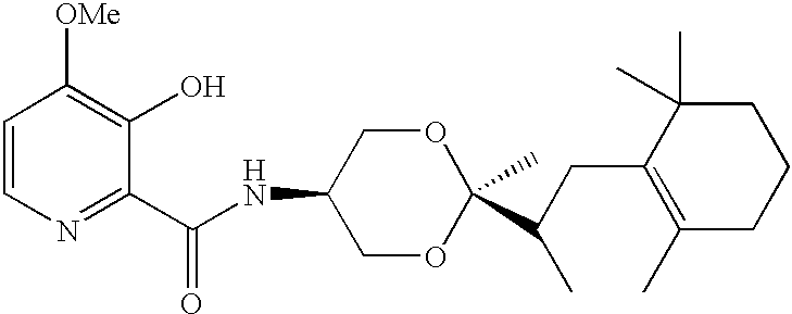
C(C1=NC=CC([OMe])=C1O)(=O)NC1COC(C)(C(C)CC2=C(C)CCCC2(C)C)OC1
